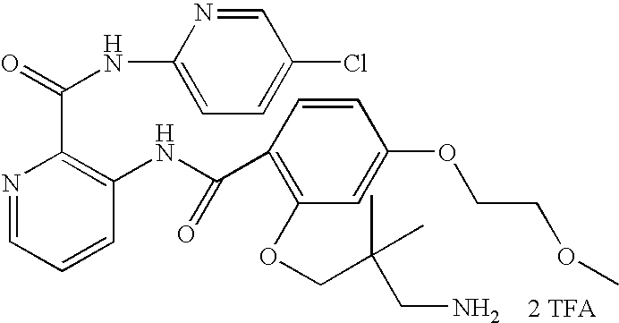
N1=CC=CC(NC(=O)C2=C(OCC(C)(C)CN)C=C(OCCOC)C=C2)=C1C(=O)NC1=CC=C(Cl)C=N1.[2 TFA]
